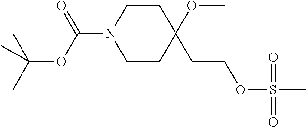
C1CC(OC)(CCOS(=O)(=O)C)CCN1C(OC(C)(C)C)=O
